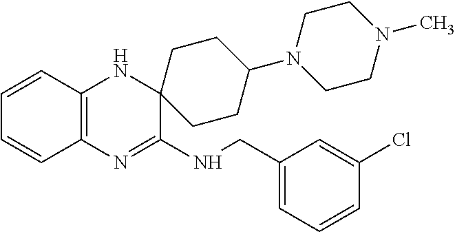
C1=CC2=C(C=C1)N=C(NCC1=CC=CC(Cl)=C1)C1(N2)CCC(N2CCN(C)CC2)CC1
